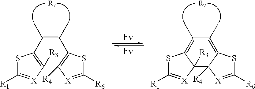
S1C([R1])=[X]C2([R3])C1=C(C)C(C)=C1SC([R6])=[X]C21[R4].S1C([R1])=[X]C([R3])=C1C(=C(C)C1=C([R4])[X]=C([R6])S1)C
